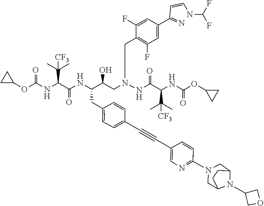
C12CN(C3=NC=C(C#CC4=CC=C(CC(NC(C(NC(OC5CC5)=O)C(C)(C)[CF3])=O)C(CN(NC(C(NC(OC5CC5)=O)C(C)(C)[CF3])=O)CCCC5=C(F)C=C(C(=N)C=CNC(F)F)C=C5F)O)C=C4)C=C3)CC(CC1)N2C1COC1
